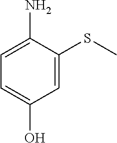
C1=C(O)C=C(SC)C(N)=C1
